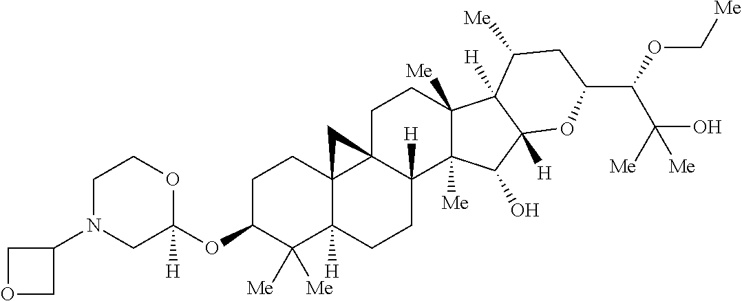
C1C(OC2([H])OCCN(C3COC3)C2)C([Me])([Me])C2([H])C3(C1)C1(C([H])(CC2)C2([Me])C([Me])(CC1)C1([H])C([H])(C2O)OC(C(OC[Me])C([Me])(O)[Me])CC1[Me])C3
